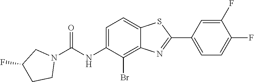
C1=C(NC(N2CC(F)CC2)=O)C(Br)=C2C(=C1)SC(C1=CC=C(F)C(F)=C1)=N2
